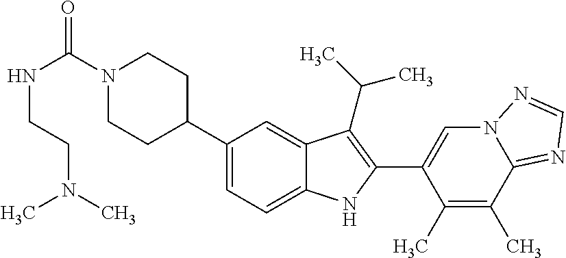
C(=O)(N1CCC(C2=CC=C3C(=C2)C(C(C)C)=C(C2=CN4C(=NC=N4)C(C)=C2C)N3)CC1)NCCN(C)C
